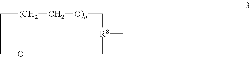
[(CH2]1CCOC[R8](C)C[O)n]C1
